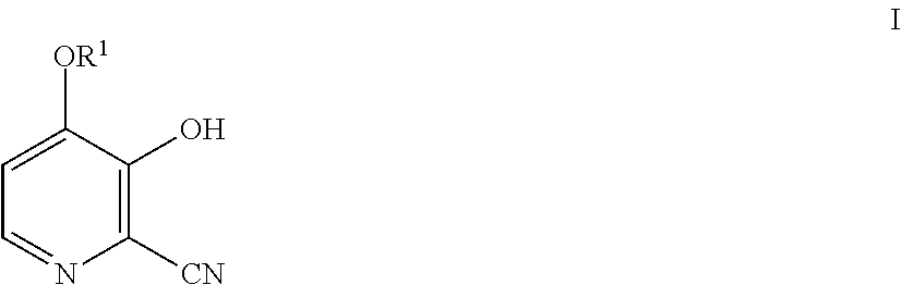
C1=NC([CN])=C(O)C([OR1])=C1
